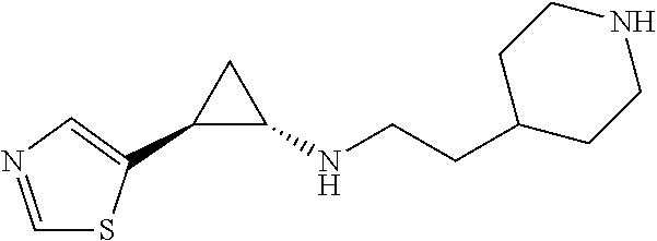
C1(C2=CN=CS2)C(NCCC2CCNCC2)C1
